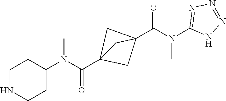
C1NCCC(N(C(C23CC(C(N(C4=NN=NN4)C)=O)(C2)C3)=O)C)C1
